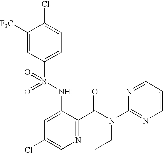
C1([F3C])=CC(S(NC2=CC(Cl)=CN=C2C(=O)N(C2=NC=CC=N2)CC)(=O)=O)=CC=C1Cl
